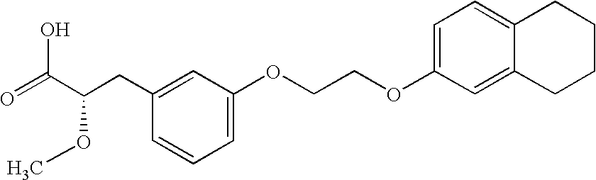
C1(OCCOC2=CC=C3C(=C2)CCCC3)=CC=CC(CC(C(=O)O)OC)=C1
